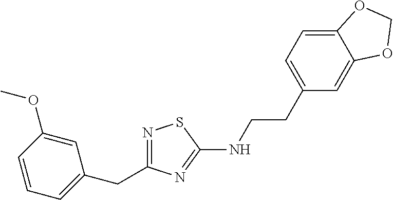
N1=C(CC2=CC=CC(OC)=C2)N=C(NCCC2=CC=C3C(=C2)OCO3)S1
